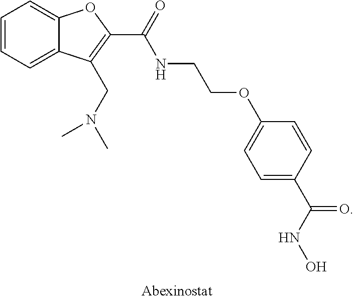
C1=CC=C2C(=C1)OC(C(=O)NCCOC1=CC=C(C(=O)NO)C=C1)=C2CN(C)C
